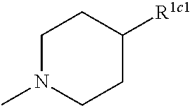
C1N(C)CCC([R1c1])C1
